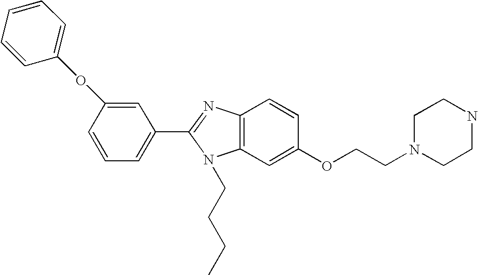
C12=C(C=C(OCCN3CCNCC3)C=C1)N(CCCC)C(C1=CC=CC(OC3=CC=CC=C3)=C1)=N2
